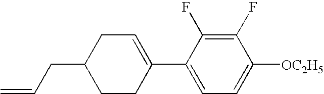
C1(F)=C(F)C(C2=CCC(CC=C)CC2)=CC=C1[OC2H5]
